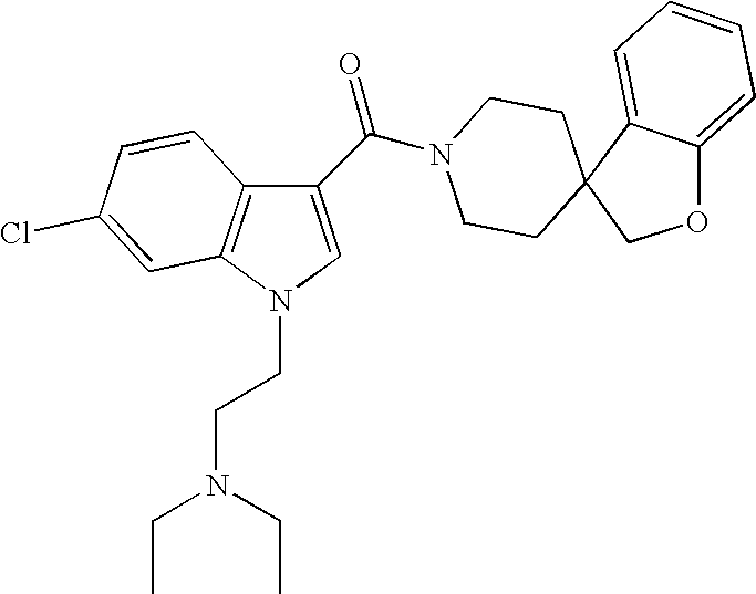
C12=C(N(CCN(CC)CC)C=C1C(=O)N1CCC3(CC1)COC1=CC=CC=C31)C=C(Cl)C=C2
